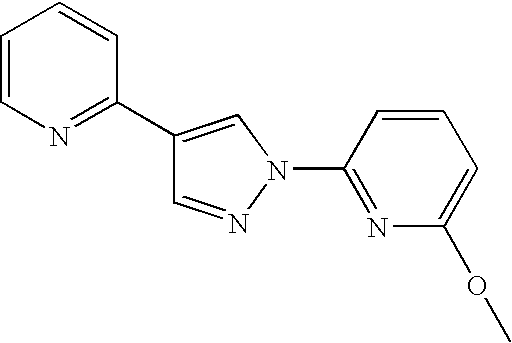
C1(C2=NC=CC=C2)=CN(C2=NC(OC)=CC=C2)N=C1
